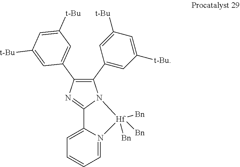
C1=N2C(=CC=C1)C1=NC(C3=CC([t-Bu])=CC([t-Bu])=C3)=C(C3=CC([t-Bu])=CC([t-Bu])=C3)N1[Hf]2([Bn])([Bn])[Bn]
